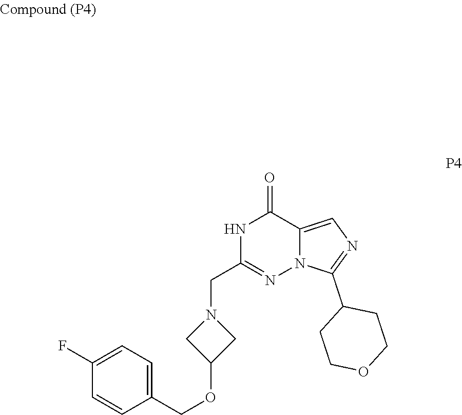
C1(F)=CC=C(COC2CN(CC3=NN4C(=CN=C4C4CCOCC4)C(=O)N3)C2)C=C1
